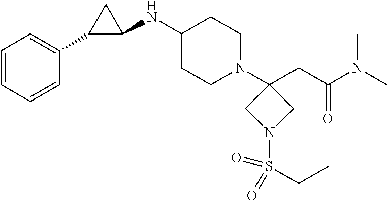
C1(NC2CC2C2=CC=CC=C2)CCN(C2(CC(N(C)C)=O)CN(S(CC)(=O)=O)C2)CC1
